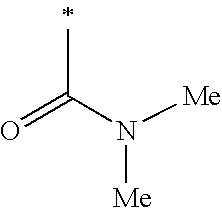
O=C(N([Me])[Me])C
